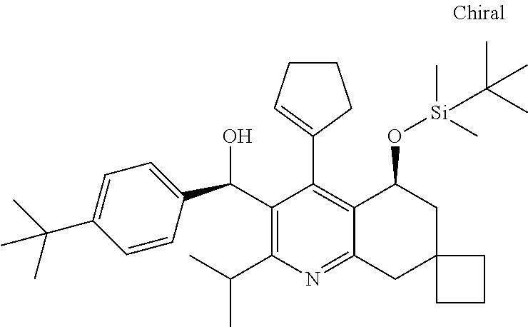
C1(C(O)C2=CC=C(C(C)(C)C)C=C2)=C(C(C)C)N=C2C(=C1C1=CCCC1)C(O[Si](C)(C)C(C)(C)C)CC1(C2)CCC1
